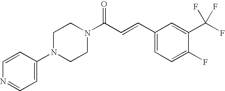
C1(N2CCN(C(C=CC3=CC=C(F)C(C(F)(F)F)=C3)=O)CC2)=CC=NC=C1
